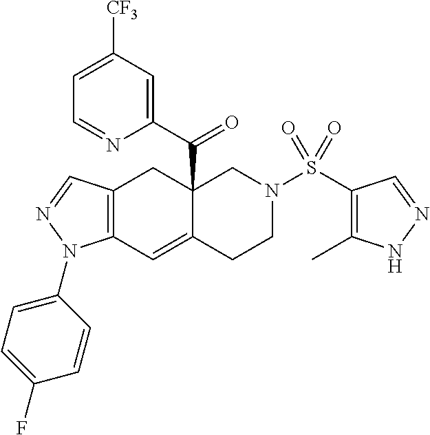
C12=C(C=C3C(C(C4=CC([CF3])=CC=N4)=O)(C1)CN(S(C1=C(C)NN=C1)(=O)=O)CC3)N(C1=CC=C(F)C=C1)N=C2
